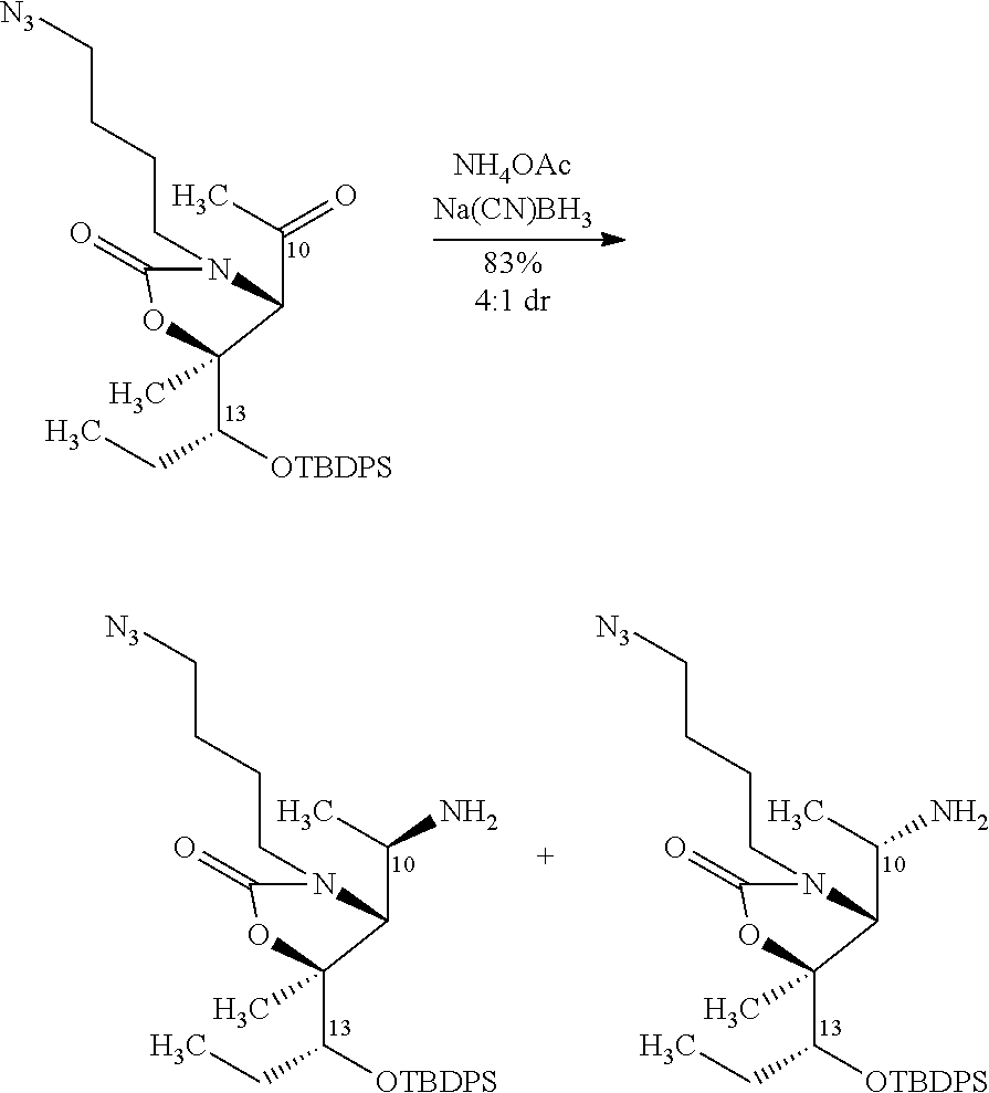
N1(CCCC[N3])C(=O)OC(C(CC)[OTBDPS])(C)C1C(=O)C.N1(CCCC[N3])C(=O)OC(C(CC)[OTBDPS])(C)C1C(N)C.N1(CCCC[N3])C(=O)OC(C(CC)[OTBDPS])(C)C1C(N)C
